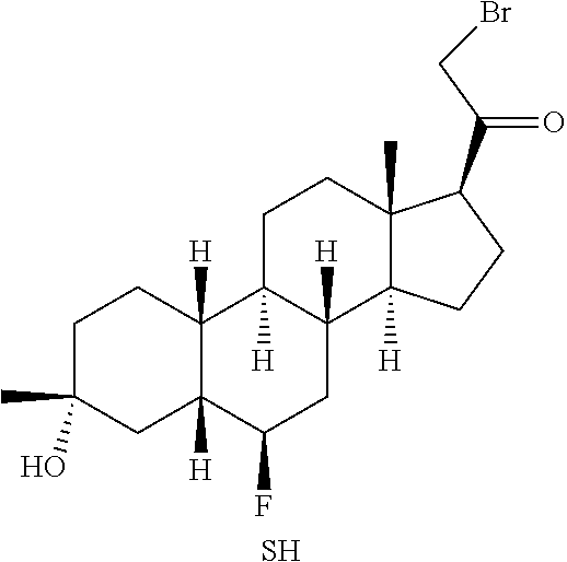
C1C2([H])C(F)CC3([H])C([H])(C2([H])CCC1(C)O)CCC1(C)C(C(=O)CBr)CCC13[H].S
